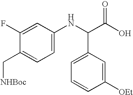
C1=C(NC(C(O)=O)C2=CC=CC([OEt])=C2)C=C(F)C(C[NHBoc])=C1
